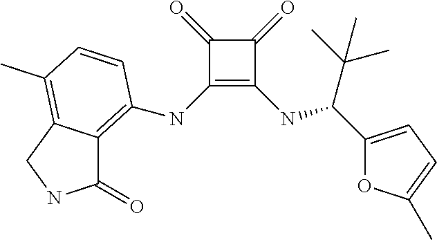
C1(=O)C(NC2=C3C(=O)NCC3=C(C)C=C2)=C(NC(C(C)(C)C)C2=CC=C(C)O2)C1=O
